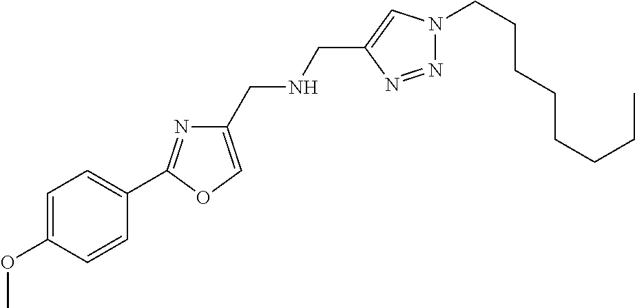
O(C)C1=CC=C(C2=NC(CNCC3=CN(CCCCCCCC)N=N3)=CO2)C=C1
